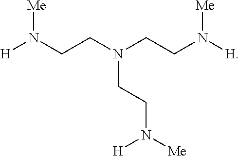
[H]N(CCN(CCN([H])[Me])CCN([Me])[H])[Me]
